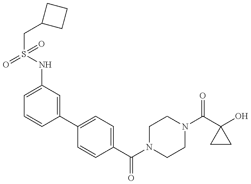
C1(NS(CC2CCC2)(=O)=O)=CC=CC(C2=CC=C(C(N3CCN(C(C4(O)CC4)=O)CC3)=O)C=C2)=C1
